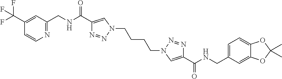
C1(CNC(C2=CN(CCCCN3C=C(C(NCC4=CC=C5C(=C4)OC(C)(C)O5)=O)N=N3)N=N2)=O)=NC=CC(C(F)(F)F)=C1
